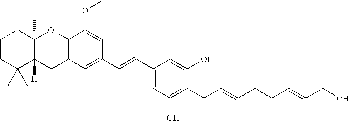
C1CC(C)(C)C2([H])C(C)(C1)OC1=C(C2)C=C(C=CC2=CC(O)=C(CC=C(CCC=C(CO)C)C)C(O)=C2)C=C1OC
